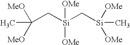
C(C[Si](C[Si]([OMe])([OMe])C)([OMe])[OMe])([MeO])([MeO])C
